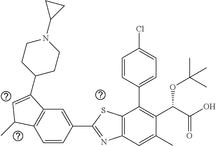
C1=CC(C2=NC3=C(S2)C(C2=CC=C(Cl)C=C2)=C(C(C(O)=O)OC(C)(C)C)C(C)=C3)=CC2=C1C(C)C=C2C1CCN(C2CC2)CC1
